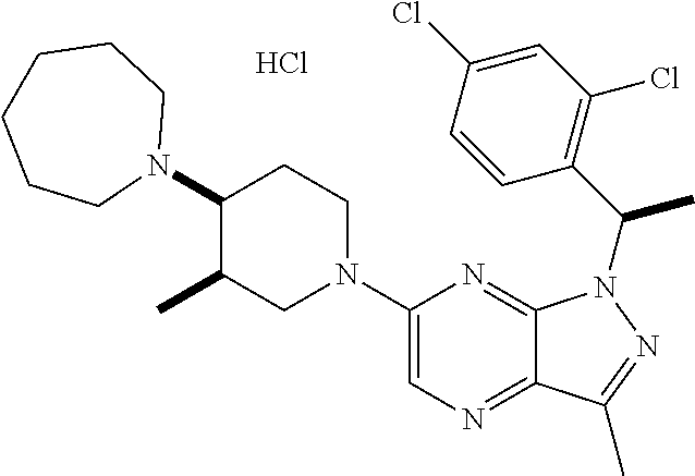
Cl.C1(N2CCC(N3CCCCCC3)C(C)C2)=CN=C2C(=N1)N(C(C1=C(Cl)C=C(Cl)C=C1)C)N=C2C
